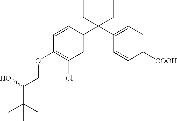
C1=C(C(C2=CC=C([COOH])C=C2)(CC)CC)C=CC(OCC(C(C)(C)C)O)=C1Cl
